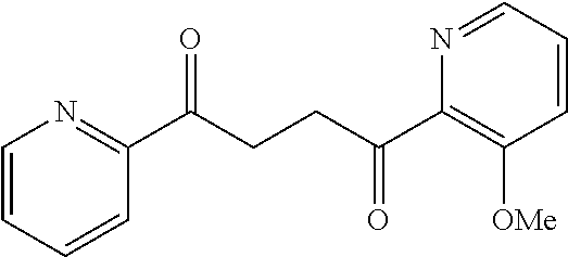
C1(C(CCC(C2=C([OMe])C=CC=N2)=O)=O)=NC=CC=C1
